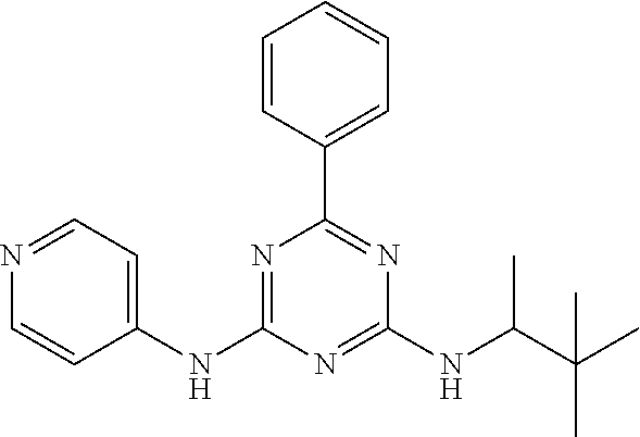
C1=CC(C2=NC(NC(C(C)(C)C)C)=NC(NC3=CC=NC=C3)=N2)=CC=C1
